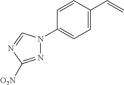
C1(N2N=C([O2N])N=C2)=CC=C(C=C)C=C1
